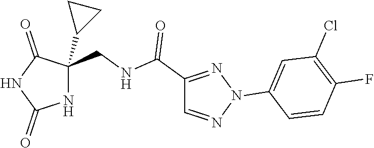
C1(C(=O)NCC2(C3CC3)C(=O)NC(=O)N2)=NN(C2=CC(Cl)=C(F)C=C2)N=C1
